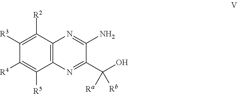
C1([R3])=C([R2])C2=C(C([R5])=C1[R4])N=C(C(O)([Ra])[Rb])C(N)=N2
